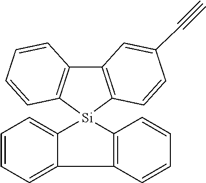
C12=C([Si]3(C4=C1C=CC=C4)C1=CC=CC=C1C1=C3C=CC=C1)C=CC(C#C)=C2
